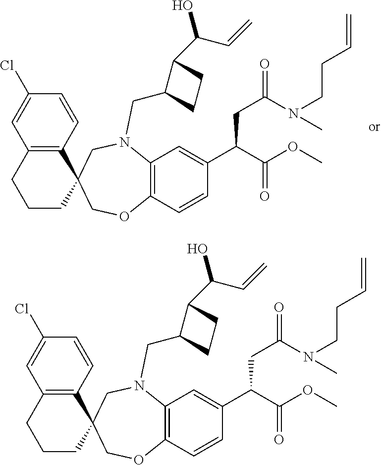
C12=C(CCCC13COC1=C(N(CC4C(C(C=C)O)CC4)C3)C=C(C(C(OC)=O)CC(N(CCC=C)C)=O)C=C1)C=C(Cl)C=C2.C12=C(CCCC13COC1=C(N(CC4C(C(C=C)O)CC4)C3)C=C(C(C(OC)=O)CC(N(CCC=C)C)=O)C=C1)C=C(Cl)C=C2
